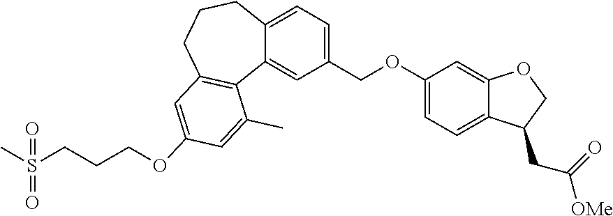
C1(COC2=CC=C3C(=C2)OCC3CC(=O)[OMe])=CC=C2C(=C1)C1=C(CCC2)C=C(OCCCS(C)(=O)=O)C=C1C
